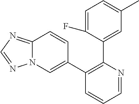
C1=NC(C2=CC(C)=CC=C2F)=C(C2=CN3C(=NC=N3)C=C2)C=C1
